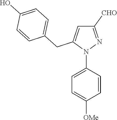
N1(C2=CC=C([OMe])C=C2)N=C([CHO])C=C1CC1=CC=C(O)C=C1
